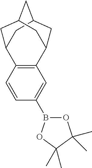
C1C2CC3C4=C(C=CC(B5OC(C)(C)C(C)(C)O5)=C4)C1CC(C3)C2
